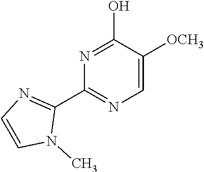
C1=C([OCH3])C(O)=NC(C2=NC=CN2C)=N1
